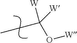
C(CC)([W])([W])O[W]
